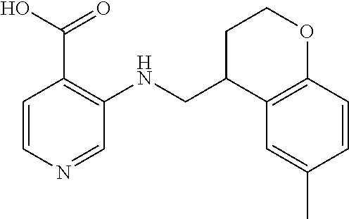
C1=CC2=C(C=C1C)C(CNC1=C(C(O)=O)C=CN=C1)CCO2
